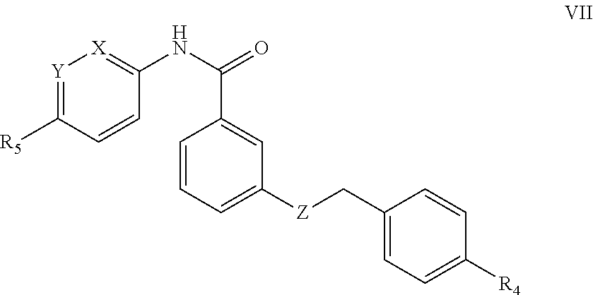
C1=CC=C([Z]CC2=CC=C([R4])C=C2)C=C1C(NC1=[X][Y]=C([R5])C=C1)=O
